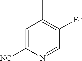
C1=C([NC])N=CC(Br)=C1C
